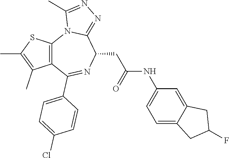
C12=C(C(C3=CC=C(Cl)C=C3)=NC(CC(NC3=CC=C4C(=C3)CC(F)C4)=O)C3=NN=C(C)N13)C(C)=C(C)S2
